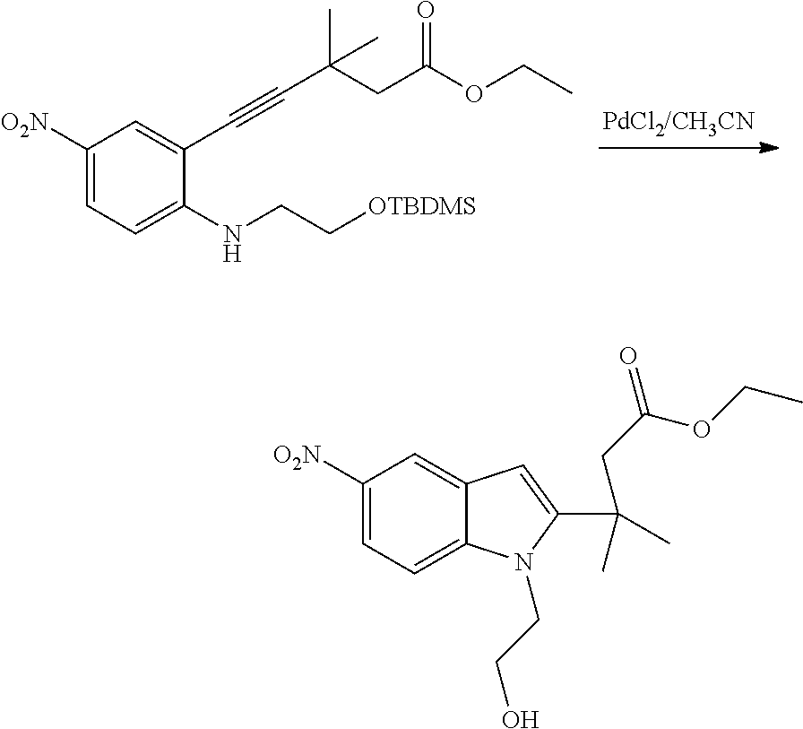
C1([O2N])=CC=C(NCC[OTBDMS])C(C#CC(C)(CC(=O)OCC)C)=C1.C1([O2N])=CC=C2C(=C1)C=C(C(CC(=O)OCC)(C)C)N2CCO
